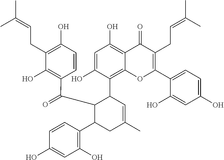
C1=C(O)C=CC(C2CC(C)=CC(C3=C4C(=C(O)C=C3O)C(=O)C(CC=C(C)C)=C(C3=CC=C(O)C=C3O)O4)C2C(C2=C(O)C(CC=C(C)C)=C(O)C=C2)=O)=C1O
